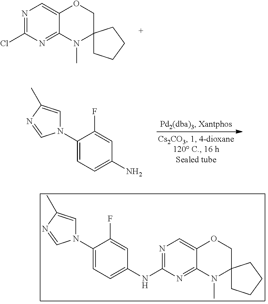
N1=C(Cl)N=C2C(=C1)OCC1(N2C)CCCC1.N1(C2=CC=C(N)C=C2F)C=C(C)N=C1.N1(C2=CC=C(NC3=NC=C4C(=N3)N(C)C3(CO4)CCCC3)C=C2F)C=C(C)N=C1
